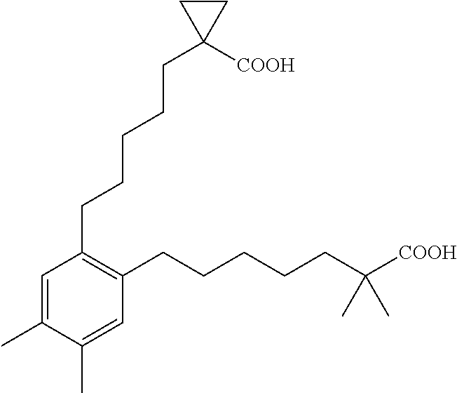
C1=C(C)C(C)=CC(CCCCCC([COOH])(C)C)=C1CCCCCC1([COOH])CC1
